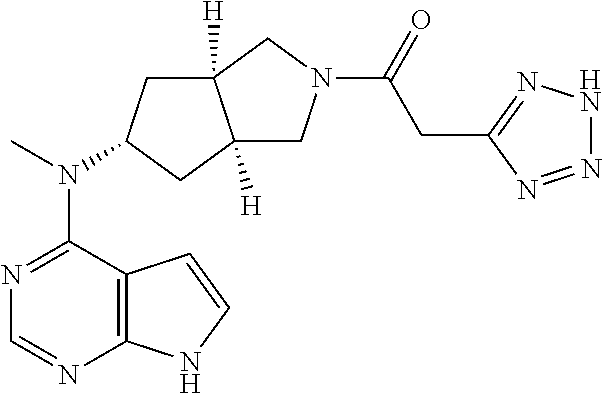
N1=C(N(C)C2CC3([H])C([H])(C2)CN(C(=O)CC2=NNN=N2)C3)C2=C(N=C1)NC=C2
